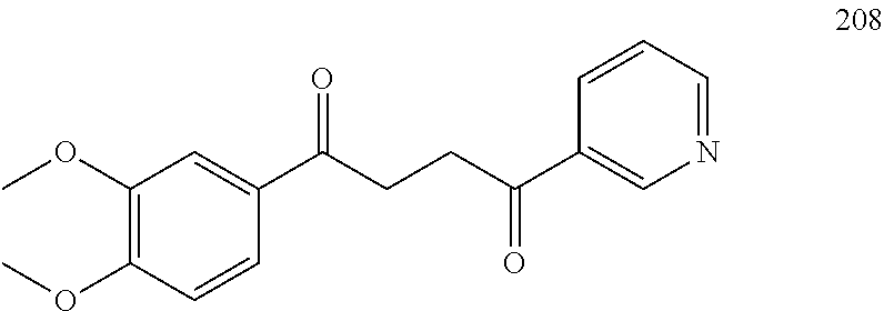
C1(OC)=C(OC)C=CC(C(CCC(C2=CN=CC=C2)=O)=O)=C1
